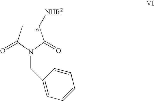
C1([NHR2])CC(=O)N(CC2=CC=CC=C2)C1=O
